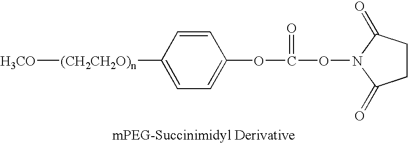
[H3CO][(CH2CH2O)n]C1=CC=C(OC(=O)ON2C(=O)CCC2=O)C=C1
